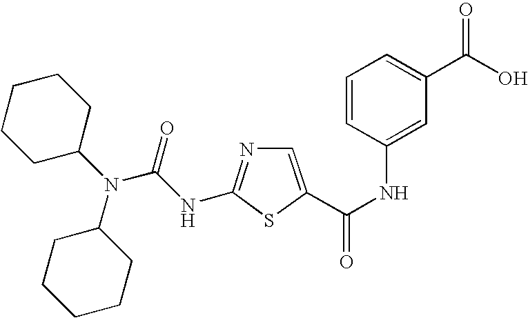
N(C1CCCCC1)(C1CCCCC1)C(NC1=NC=C(C(NC2=CC(C(O)=O)=CC=C2)=O)S1)=O
